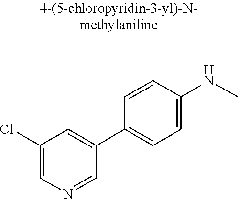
C1(Cl)=CN=CC(C2=CC=C(NC)C=C2)=C1
